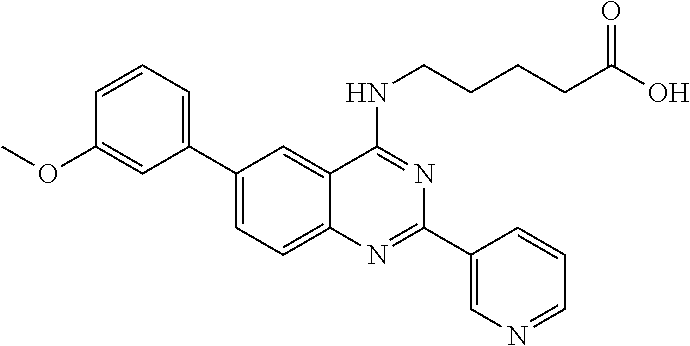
C1(C2=CC=CC(OC)=C2)=CC=C2C(=C1)C(NCCCCC(O)=O)=NC(C1=CN=CC=C1)=N2
